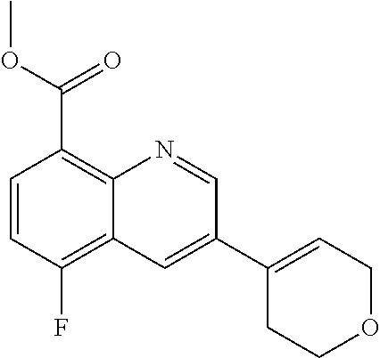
C1=CC(F)=C2C(=C1C(OC)=O)N=CC(C1=CCOCC1)=C2
